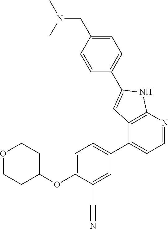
O1CCC(OC2=CC=C(C3=CC=NC4=C3C=C(C3=CC=C(CN(C)C)C=C3)N4)C=C2C#N)CC1
